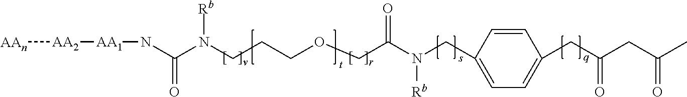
C(N(CCCOCC(N(CC1=CC=C(CC(CC(=O)C)=O)C=C1)[Rb])=O)[Rb])(N[AA1][AA2][AAn])=O
